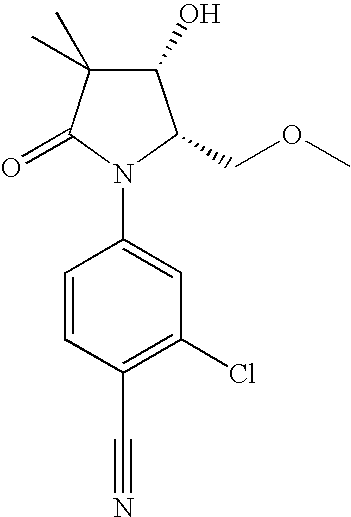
C1=CC(C#N)=C(Cl)C=C1N1C(COC)C(O)C(C)(C)C1=O
